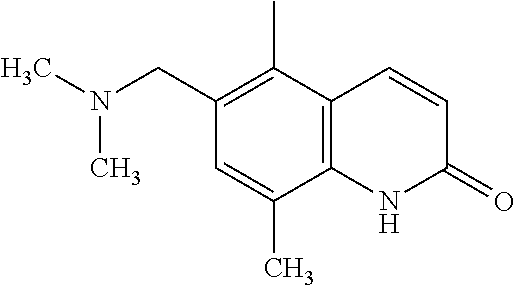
N(C)(C)CC1=C(C)C2=C(C(C)=C1)NC(=O)C=C2
